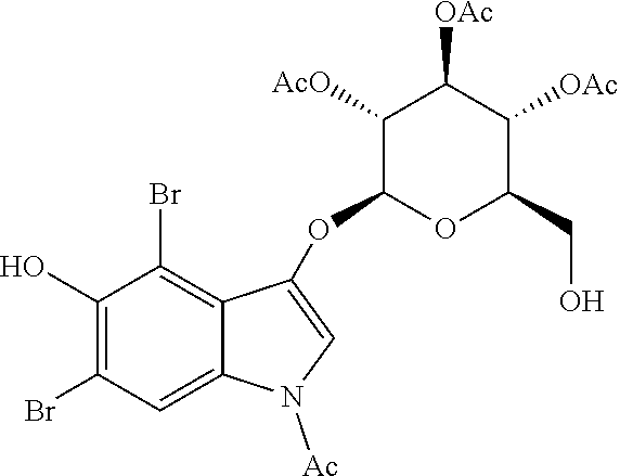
C1(O)=C(Br)C=C2C(=C1Br)C(OC1OC(CO)C([OAc])C([OAc])C1[AcO])=CN2[Ac]
